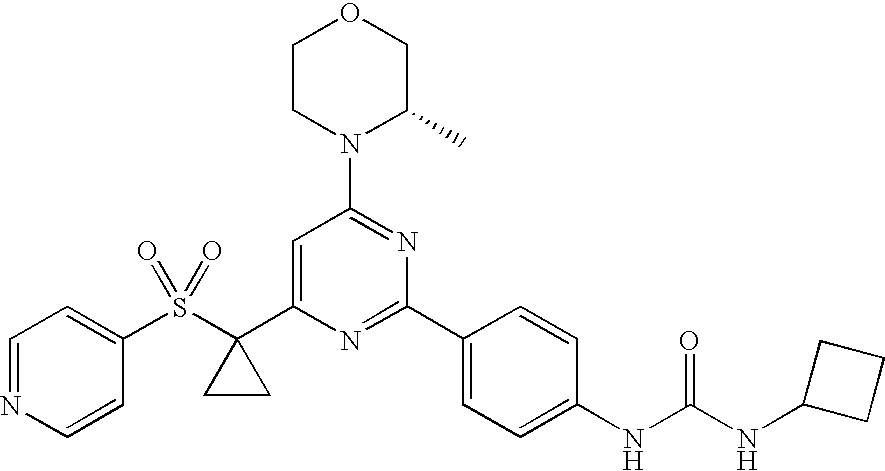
C1(S(C2(C3=CC(N4C(C)COCC4)=NC(C4=CC=C(NC(NC5CCC5)=O)C=C4)=N3)CC2)(=O)=O)=CC=NC=C1
